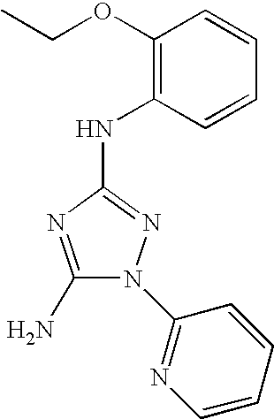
C1(N)=NC(NC2=C(OCC)C=CC=C2)=NN1C1=NC=CC=C1
